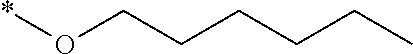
*OCCCCCC
